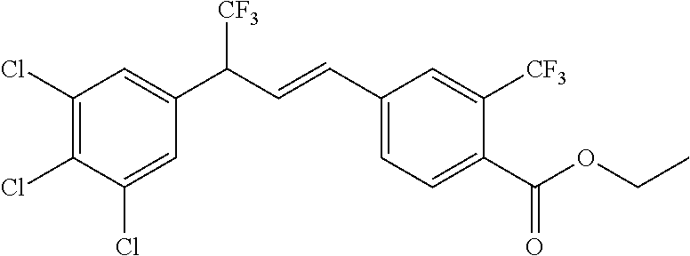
C1(C(=O)OCC)=CC=C(C=CC([CF3])C2=CC(Cl)=C(Cl)C(Cl)=C2)C=C1[CF3]
